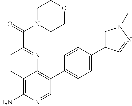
C1=CC(C(=O)N2CCOCC2)=NC2=C(C3=CC=C(C4=CN(C)N=C4)C=C3)C=NC(N)=C12
